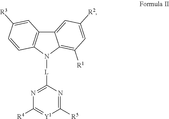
C12=CC([R2])=CC([R1])=C1N([L]C1=NC([R4])=[Y1]C([R5])=N1)C1=C2C=C([R3])C=C1
